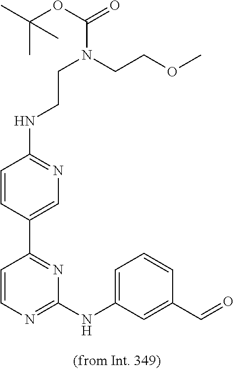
C1=C(C2=NC(NC3=CC=CC(C=O)=C3)=NC=C2)C=CC(NCCN(C(OC(C)(C)C)=O)CCOC)=N1
